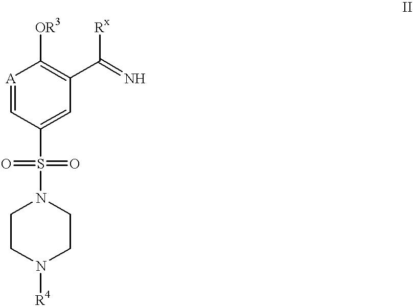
C1CN([R4])CCN1S(C1=CC(C(=N)[Rx])=C([OR3])[A]=C1)(=O)=O
